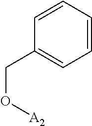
C1=CC=CC=C1CO[A2]
